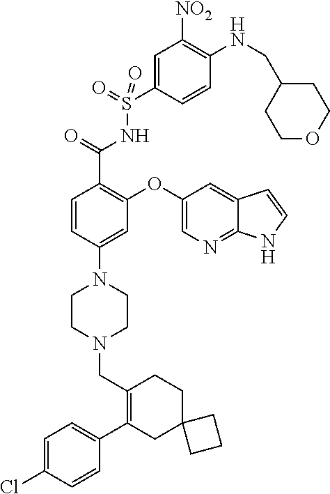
C1=C(Cl)C=CC(C2=C(CN3CCN(C4=CC(OC5=CN=C6C(=C5)C=CN6)=C(C(=O)NS(C5=CC([NO2])=C(NCC6CCOCC6)C=C5)(=O)=O)C=C4)CC3)CCC3(C2)CCC3)=C1
